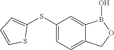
C1(SC2=CC=CS2)=CC=C2C(=C1)B(O)OC2
